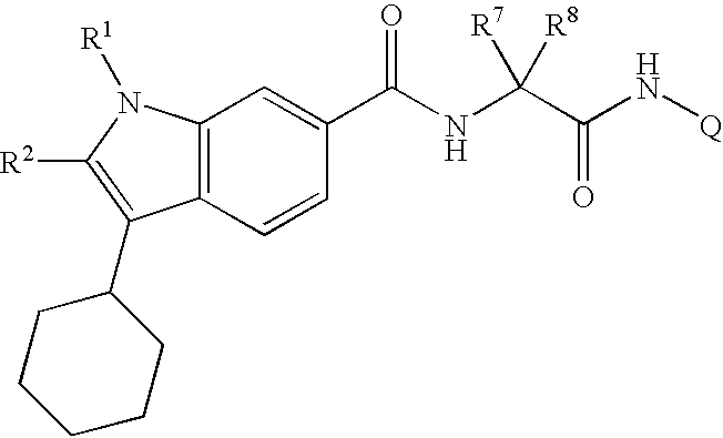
C12=C(C=CC(C(NC(C(N[Q])=O)([R8])[R7])=O)=C1)C(C1CCCCC1)=C([R2])N2[R1]
